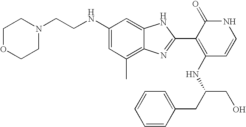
C1(C)=C2C(=CC(NCCN3CCOCC3)=C1)NC(C1=C(NC(CC3=CC=CC=C3)CO)C=CNC1=O)=N2
